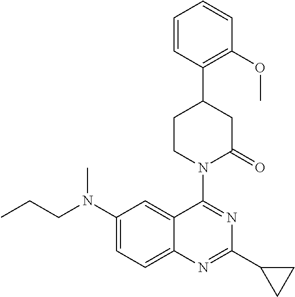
C1(N(CCC)C)=CC=C2C(=C1)C(N1C(=O)CC(C3=C(OC)C=CC=C3)CC1)=NC(C1CC1)=N2
